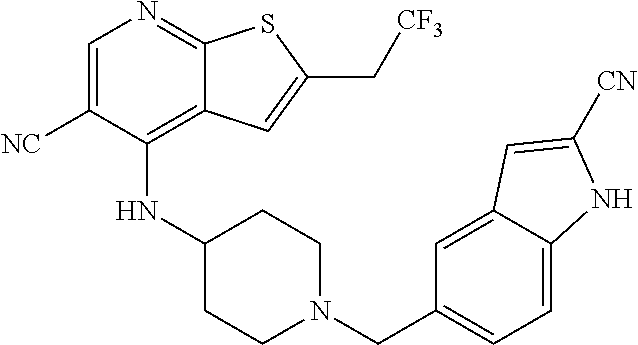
C1C(NC2=C3C(=NC=C2[NC])SC(C[CF3])=C3)CCN(CC2=CC=C3C(=C2)C=C([CN])N3)C1
